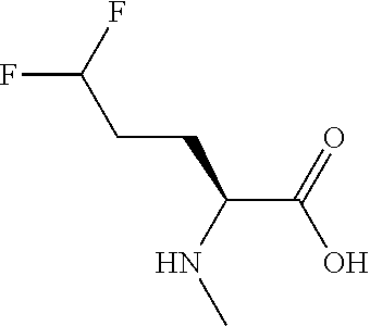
C(C(NC)CCC(F)F)(O)=O
